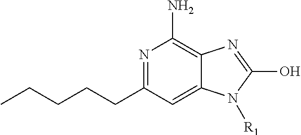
N1=C(CCCCC)C=C2C(=C1N)N=C(O)N2[R1]
